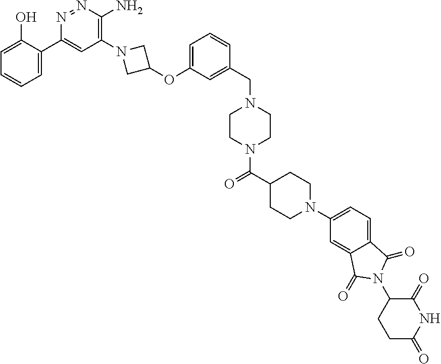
C1(C2=CC=CC=C2O)=CC(N2CC(OC3=CC=CC(CN4CCN(C(=O)C5CCN(C6=CC=C7C(=C6)C(=O)N(C6CCC(=O)NC6=O)C7=O)CC5)CC4)=C3)C2)=C(N)N=N1
